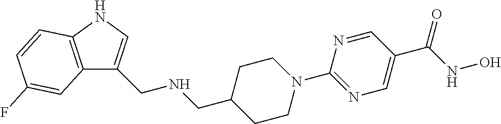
C12=C(NC=C1CNCC1CCN(C3=NC=C(C(NO)=O)C=N3)CC1)C=CC(F)=C2
